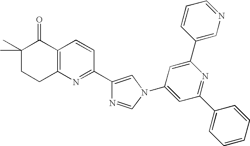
C1(C)(C)CCC2=C(C1=O)C=CC(C1=CN(C3=CC(C4=CC=CC=C4)=NC(C4=CN=CC=C4)=C3)C=N1)=N2
